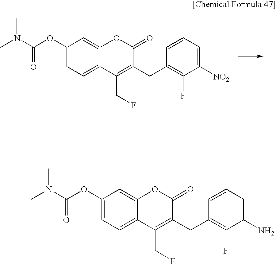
C1(OC(N(C)C)=O)=CC=C2C(=C1)OC(=O)C(CC1=C(F)C([NO2])=CC=C1)=C2CF.C1(OC(N(C)C)=O)=CC=C2C(=C1)OC(=O)C(CC1=C(F)C(N)=CC=C1)=C2CF
